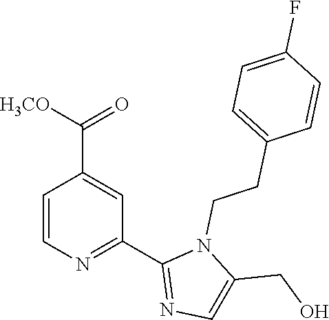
C1=CN=C(C2=NC=C(CO)N2CCC2=CC=C(F)C=C2)C=C1C([H3CO])=O
